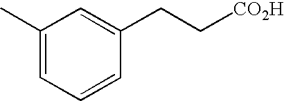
C1(C)=CC=CC(CC[CO2H])=C1
